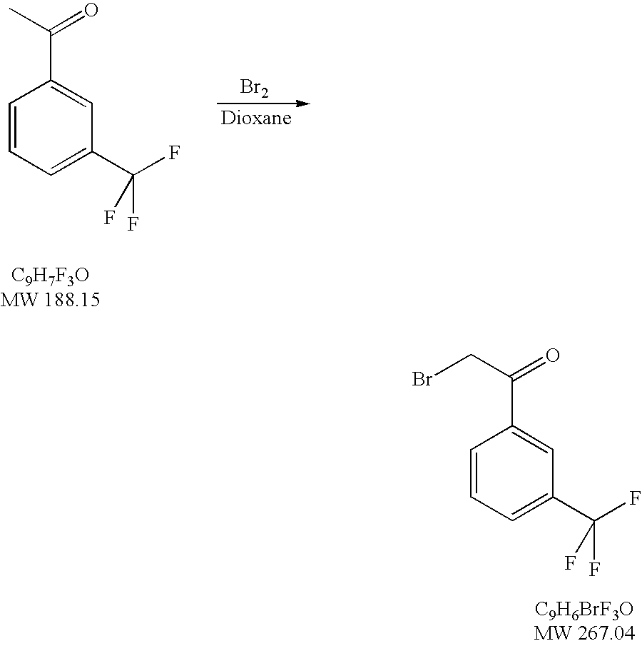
C1=CC=C(C(F)(F)F)C=C1C(C)=O.[Br2].C1=CC=C(C(F)(F)F)C=C1C(CBr)=O
